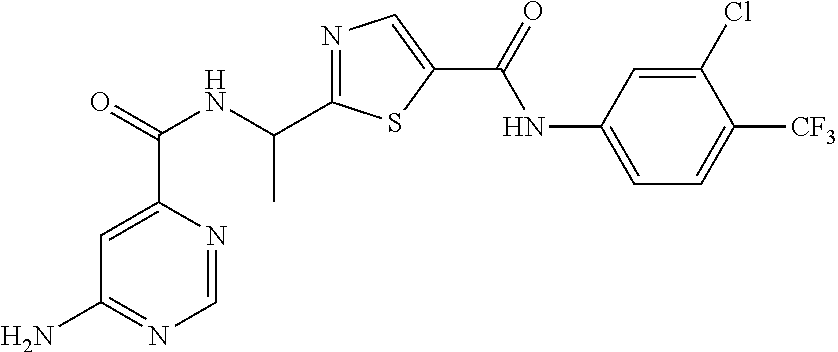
C1=NC(C(=O)NC(C2=NC=C(C(=O)NC3=CC=C([CF3])C(Cl)=C3)S2)C)=CC(N)=N1
